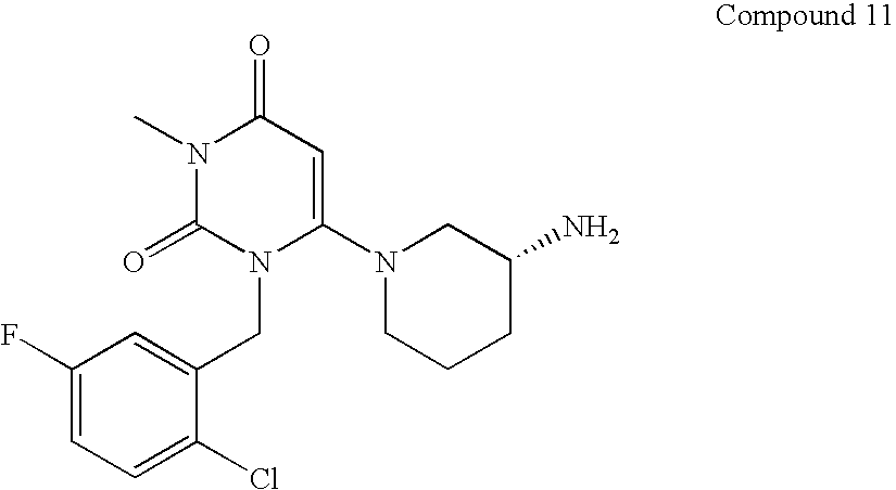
N1(C)C(=O)N(CC2=CC(F)=CC=C2Cl)C(N2CCCC(N)C2)=CC1=O
